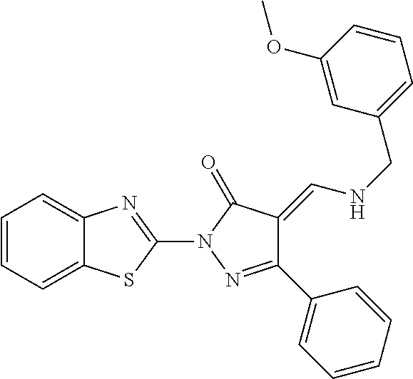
C12=CC=CC=C1SC(N1N=C(C3=CC=CC=C3)C(=CNCC3=CC=CC(OC)=C3)C1=O)=N2
